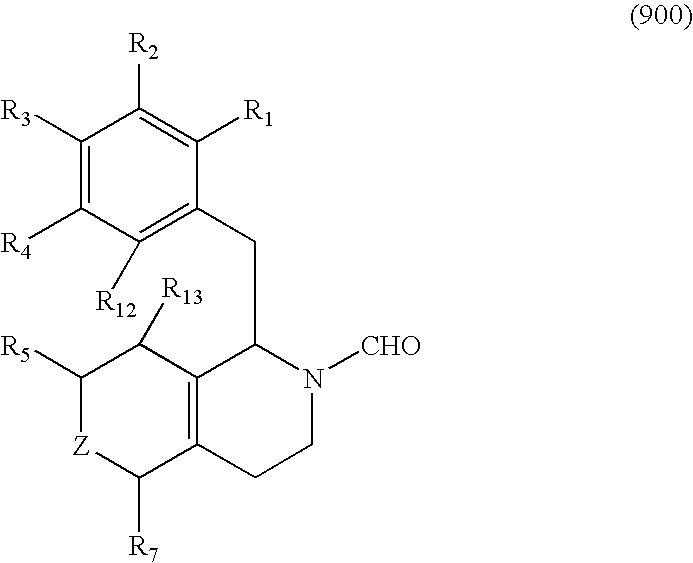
C1([R3])=C([R4])C([R12])=C(CC2C3=C(CCN2[CHO])C([R7])[Z]C([R5])C3[R13])C([R1])=C1[R2]
